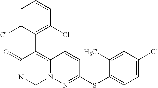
O=C1NCN2C(=C1C1=C(Cl)C=CC=C1Cl)C=CC(SC1=CC=C(Cl)C=C1C)=N2
